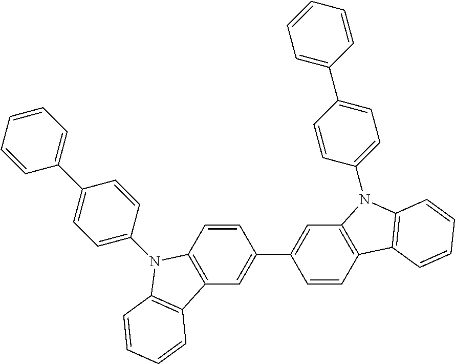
C12=C(C=CC(C3=CC4=C(C=C3)C3=C(N4C4=CC=C(C5=CC=CC=C5)C=C4)C=CC=C3)=C1)N(C1=CC=C(C3=CC=CC=C3)C=C1)C1=C2C=CC=C1
